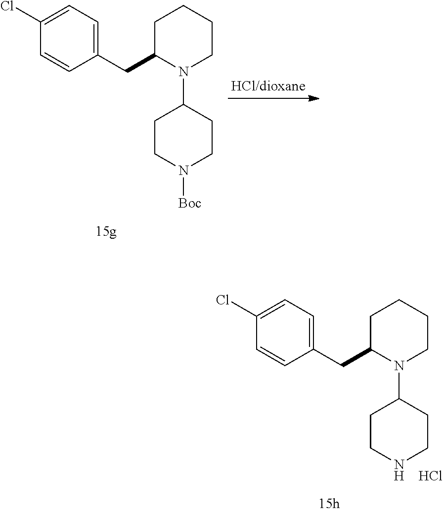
C1(CC2N(C3CCN([Boc])CC3)CCCC2)=CC=C(Cl)C=C1.C1(CC2N(C3CCNCC3)CCCC2)=CC=C(Cl)C=C1.Cl
